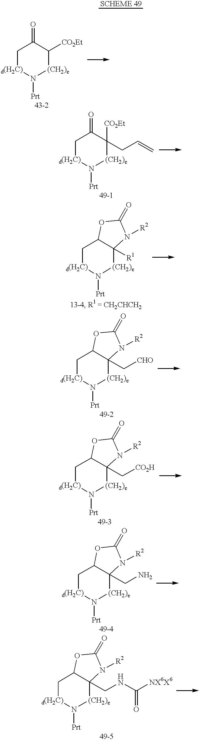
N1([Prt])[(CH2)e]C([CO2Et])C(=O)C[d(H2C)]1.N1([Prt])[(CH2)e]C([CO2Et])(CC=C)C(=O)C[d(H2C)]1.N1([Prt])[(CH2)e]C2([R1])C(C[d(H2C)]1)OC(=O)N2[R2].N1([Prt])[(CH2)e]C2(C[CHO])C(C[d(H2C)]1)OC(=O)N2[R2].N1([Prt])[(CH2)e]C2(C[CO2H])C(C[d(H2C)]1)OC(=O)N2[R2].N1([Prt])[(CH2)e]C2(CN)C(C[d(H2C)]1)OC(=O)N2[R2].N1([Prt])[(CH2)e]C2(CNC([NX6X6])=O)C(C[d(H2C)]1)OC(=O)N2[R2]
